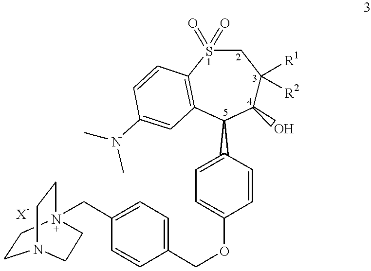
C1(CN23CCN(CC2)CC3)=CC=C(COC2=CC=C(C3C(O)C([R2])([R1])CS(=O)(=O)C4=C3C=C(N(C)C)C=C4)C=C2)C=C1
